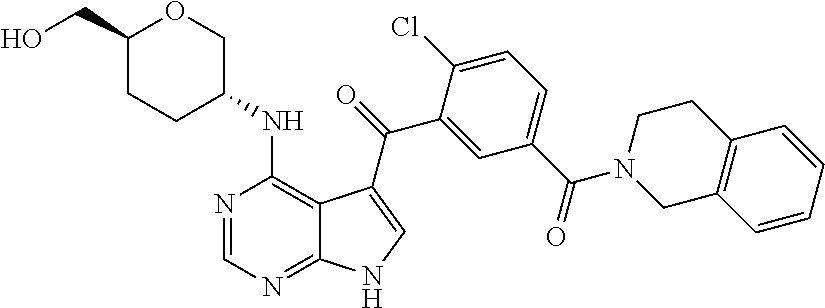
C1=C(C(N2CC3=C(CC2)C=CC=C3)=O)C=C(C(=O)C2=CNC3=NC=NC(NC4COC(CO)CC4)=C32)C(Cl)=C1
